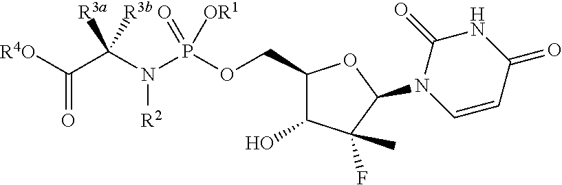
[R4O]C(C(N(P(OCC1C(O)C(F)(C)C(N2C=CC(=O)NC2=O)O1)([OR1])=O)[R2])([R3b])[R3a])=O
